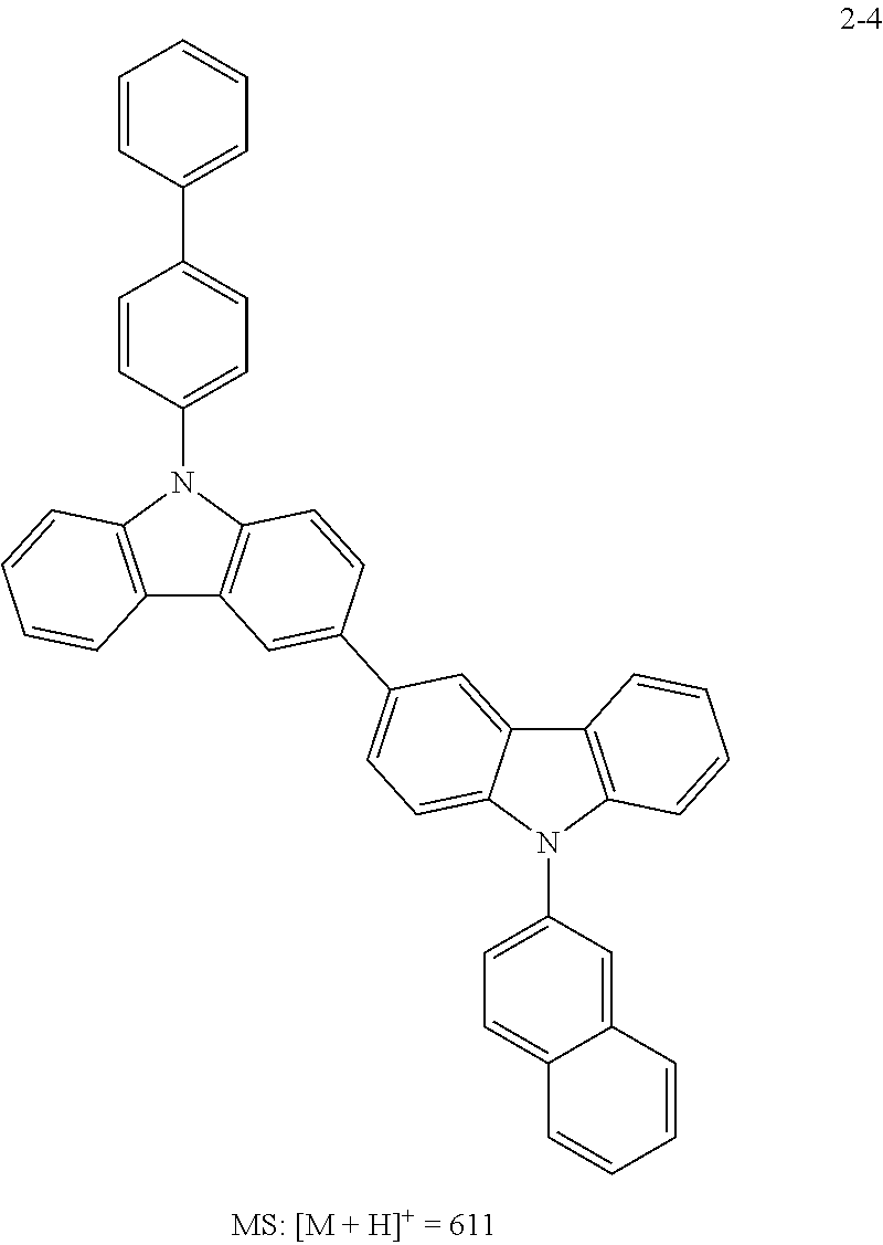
C12=C(N(C3=CC=C(C4=CC=CC=C4)C=C3)C3=C1C=C(C1=CC=C4C(=C1)C1=C(N4C4=CC=C5C(=C4)C=CC=C5)C=CC=C1)C=C3)C=CC=C2
